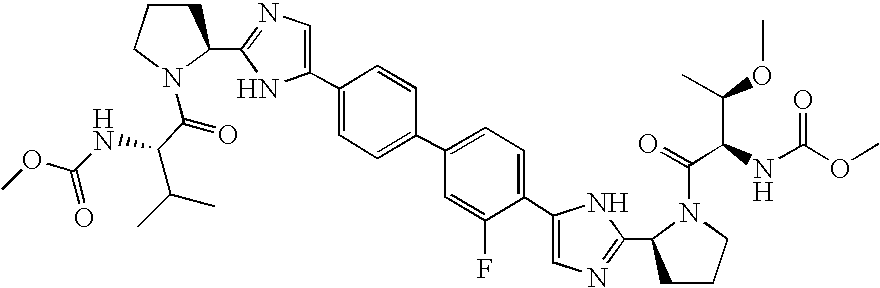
C1CCN(C(=O)C(NC(OC)=O)C(C)C)C1C1=NC=C(C2=CC=C(C3=CC=C(C4=CN=C(C5CCCN5C(C(NC(OC)=O)C(OC)C)=O)N4)C(F)=C3)C=C2)N1
